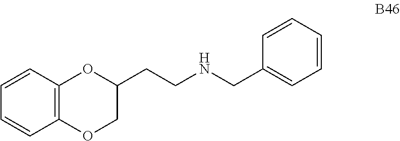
C1=CC2=C(OCC(CCNCC3=CC=CC=C3)O2)C=C1
